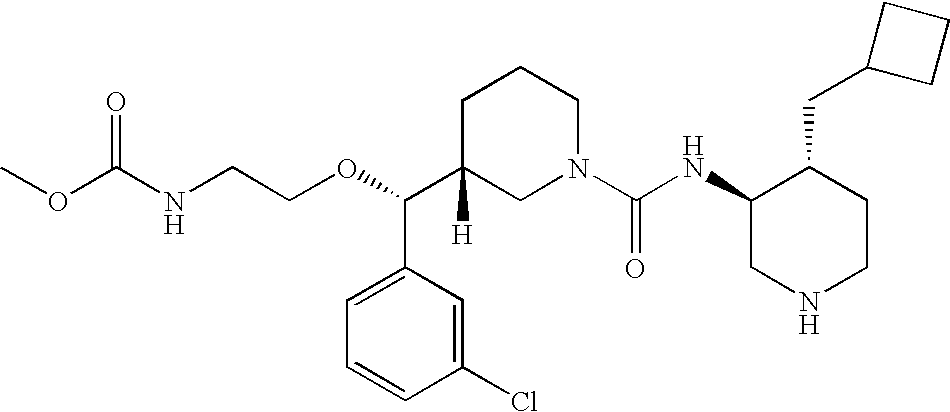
O(C(C1([H])CN(C(NC2C(CC3CCC3)CCNC2)=O)CCC1)C1=CC=CC(Cl)=C1)CCNC(OC)=O
